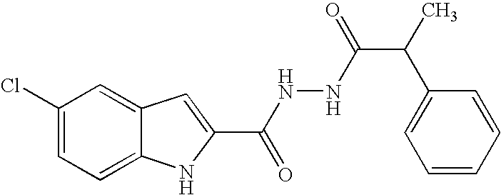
C12=CC=C(Cl)C=C1C=C(C(NNC(=O)C(C1=CC=CC=C1)C)=O)N2
